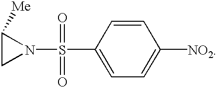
C1(S(N2C([Me])C2)(=O)=O)=CC=C([NO2])C=C1
